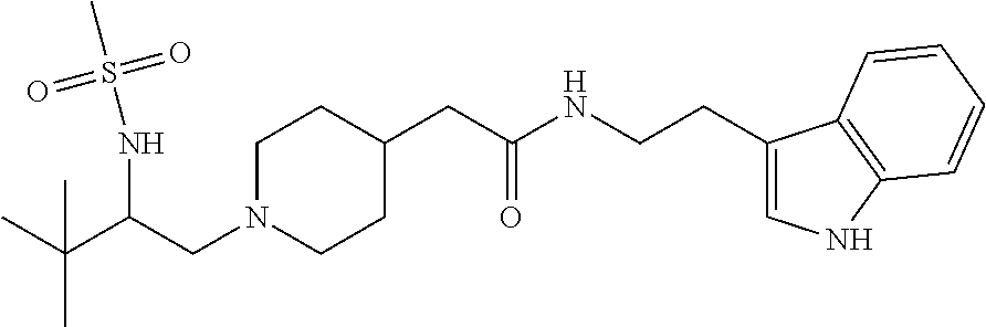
C(C(CN1CCC(CC(NCCC2=CNC3=C2C=CC=C3)=O)CC1)NS(C)(=O)=O)(C)(C)C
